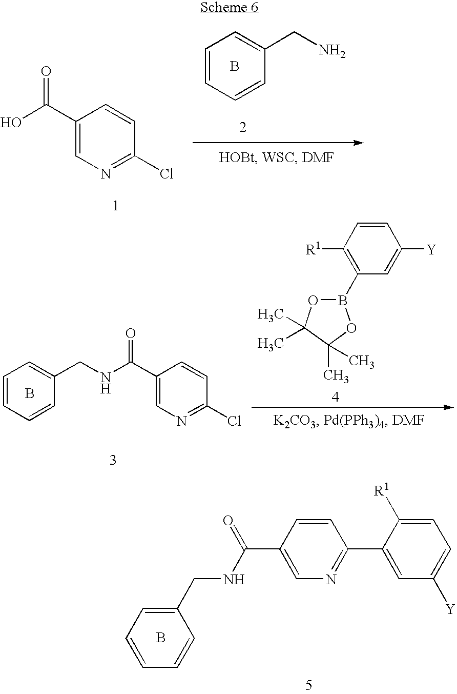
C1(C(O)=O)=CN=C(Cl)C=C1.C1=CC=CC(CN)=C1.B.C1=CC([R1])=C(B2OC(C)(C)C(C)(C)O2)C=C1[Y].C1=CC=CC(CNC(=O)C2=CN=C(Cl)C=C2)=C1.B.C1=C([R1])C(C2=NC=C(C(NCC3=CC=CC=C3)=O)C=C2)=CC([Y])=C1.B
